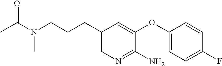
C1(CCCN(C(C)=O)C)=CN=C(N)C(OC2=CC=C(F)C=C2)=C1
